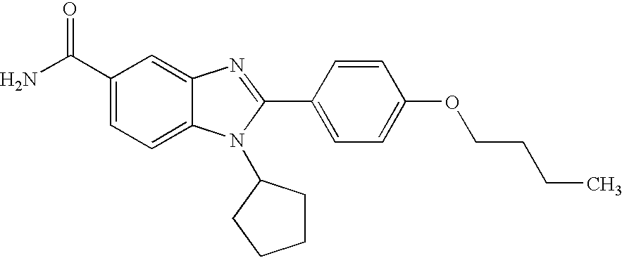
NC(C1=CC=C2C(=C1)N=C(C1=CC=C(OCCCC)C=C1)N2C1CCCC1)=O
